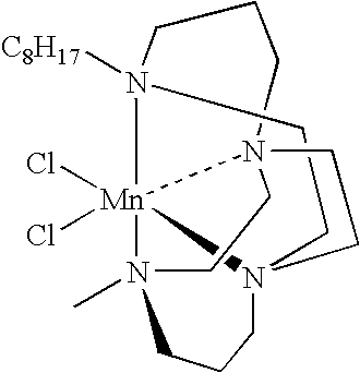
N12([C8H17])CCCN34CCN5(C)[Mn]13(Cl)(Cl)N(CC4)(CC2)CCC5
